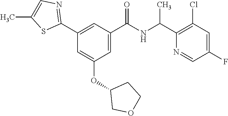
C1(C2=NC=C(C)S2)=CC(C(NC(C2=C(Cl)C=C(F)C=N2)C)=O)=CC(OC2COCC2)=C1
